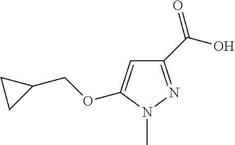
C1(C(O)=O)=NN(C)C(OCC2CC2)=C1
